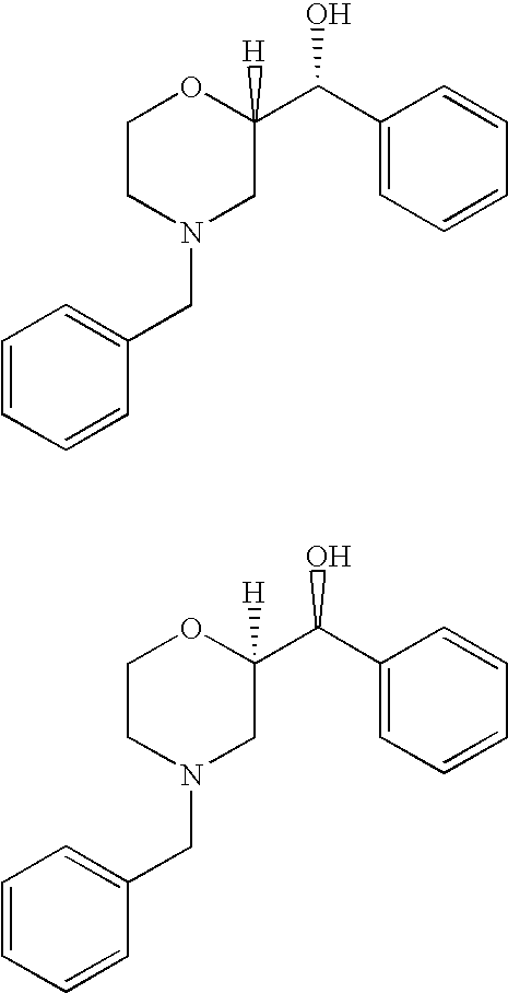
C1CN(CC2=CC=CC=C2)CC(C(C2=CC=CC=C2)O)([H])O1.C1CN(CC2=CC=CC=C2)CC(C(C2=CC=CC=C2)O)([H])O1
